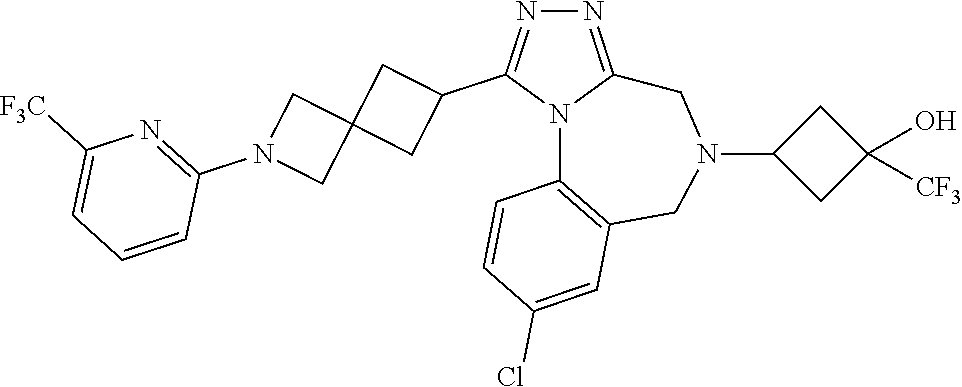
N1=C2N(C(C3CC4(C3)CN(C3=NC([F3C])=CC=C3)C4)=N1)C1=C(CN(C3CC(O)([CF3])C3)C2)C=C(Cl)C=C1
